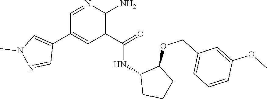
C1=NC(N)=C(C(=O)NC2CCCC2OCC2=CC=CC(OC)=C2)C=C1C1=CN(C)N=C1
